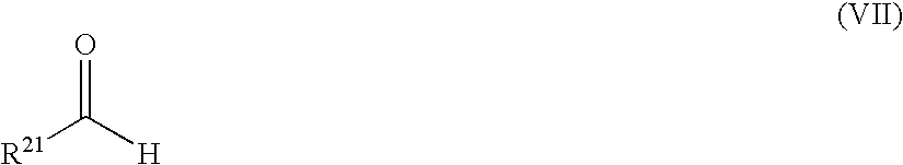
O=C([H])[R21]
